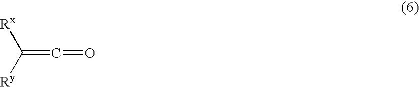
C(=C=O)([Ry])[Rx]
